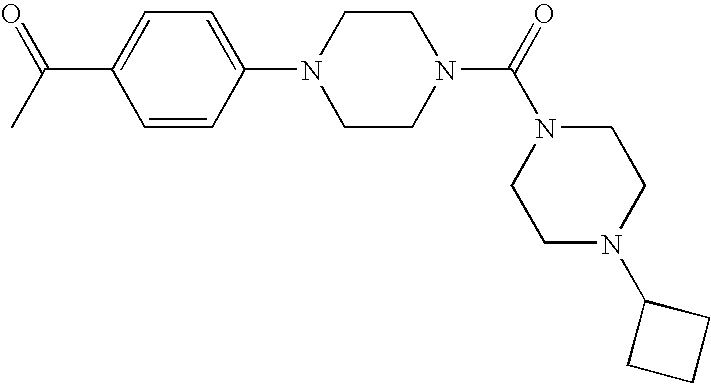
CC(=O)C1=CC=C(N2CCN(C(N3CCN(C4CCC4)CC3)=O)CC2)C=C1
